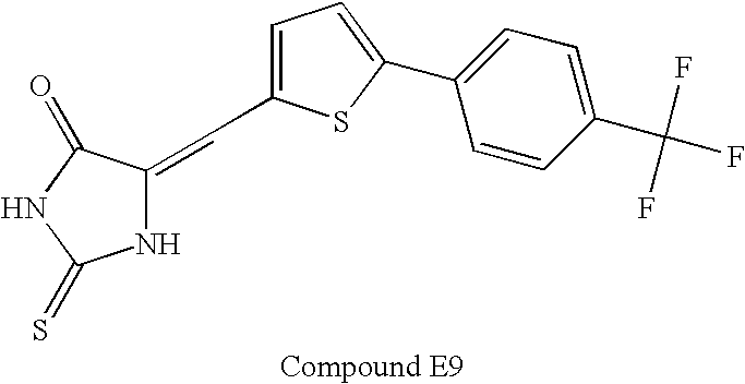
C(C1=CC=C(C2=CC=C(C(F)(F)F)C=C2)S1)=C1NC(=S)NC1=O
